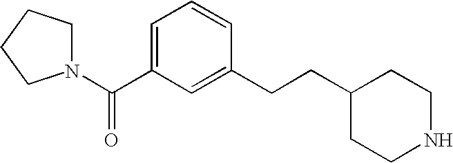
C1=C(C(=O)N2CCCC2)C=C(CCC2CCNCC2)C=C1
